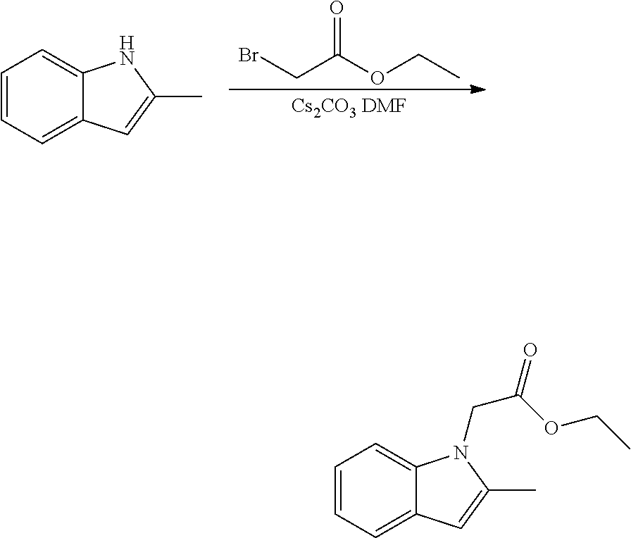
BrCC(OCC)=O.[Cs2CO3 DMF].C1=CC=C2C(=C1)NC(C)=C2.C1=CC=C2C(=C1)N(CC(=O)OCC)C(C)=C2
